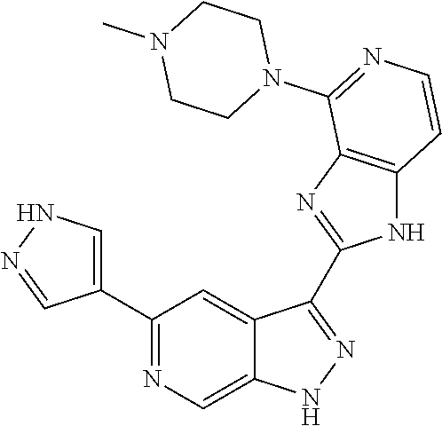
C1(C2=NC=C3C(=C2)C(C2=NC4=C(N2)C=CN=C4N2CCN(C)CC2)=NN3)=CNN=C1
